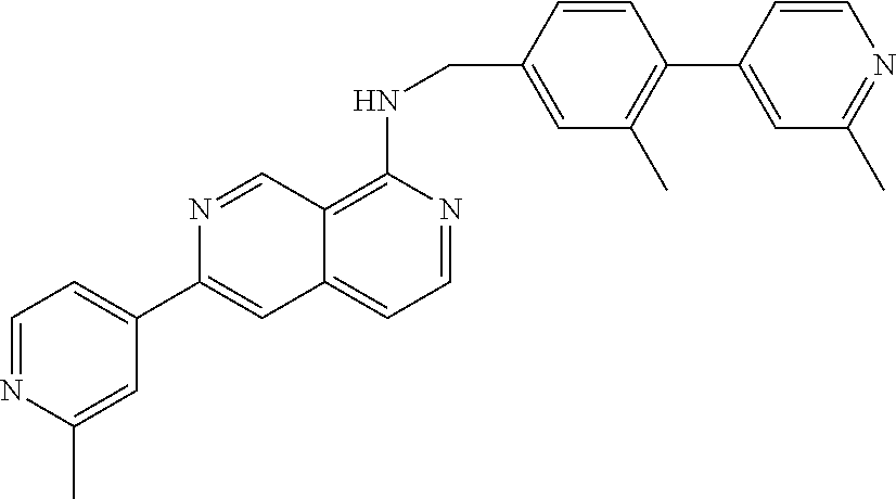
C12=C(NCC3=CC(C)=C(C4=CC(C)=NC=C4)C=C3)N=CC=C1C=C(C1=CC=NC(C)=C1)N=C2
